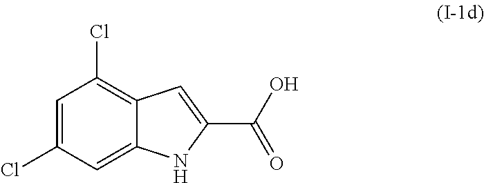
C1=C(Cl)C=C2C(=C1Cl)C=C(C(O)=O)N2
